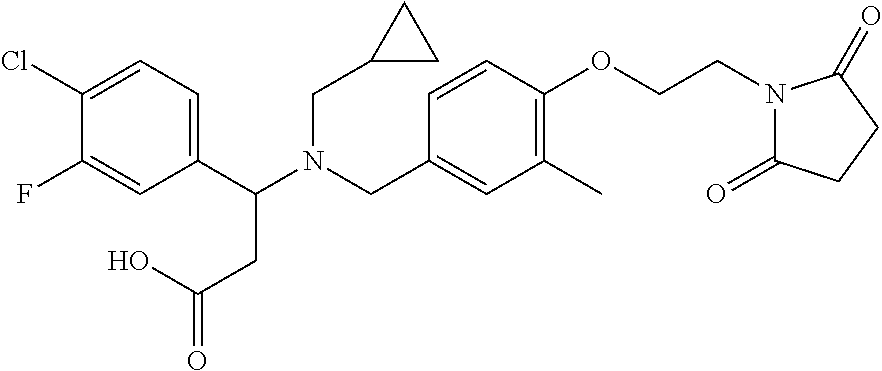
C1(C(N(CC2=CC(C)=C(OCCN3C(=O)CCC3=O)C=C2)CC2CC2)CC(=O)O)=CC=C(Cl)C(F)=C1
